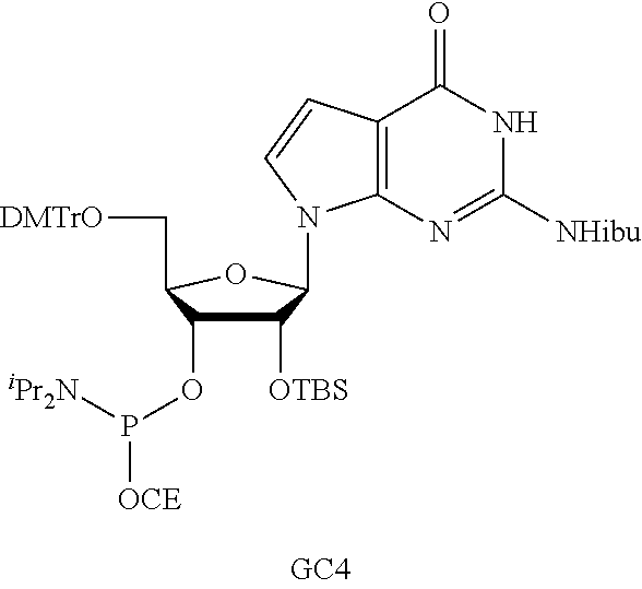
C1([OTBS])C(OP([iPr2N])[OCE])C(C[DMTrO])OC1N1C2=C(C(=O)NC([NHibu])=N2)C=C1
